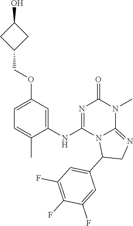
C1=C(OCC2CC(O)C2)C=C(NC2=NC(=O)N(C)C3=NCC(C4=CC(F)=C(F)C(F)=C4)N23)C(C)=C1
